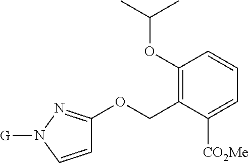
C1(OC(C)C)=C(COC2=NN([G])C=C2)C([CO2Me])=CC=C1
